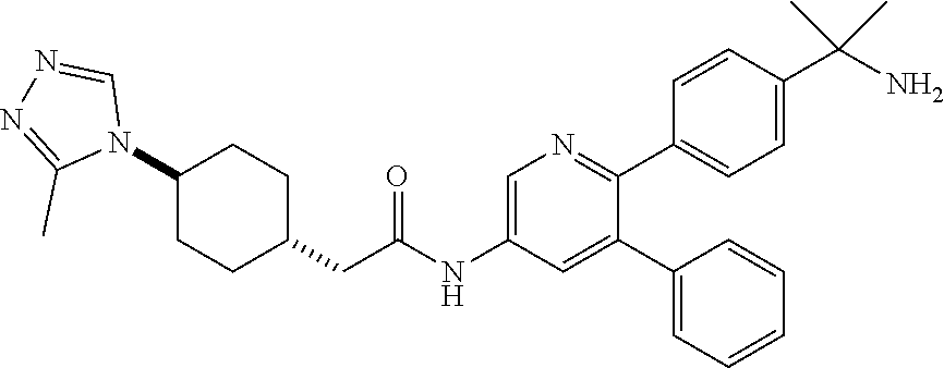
C1(N2C=NN=C2C)CCC(CC(NC2=CN=C(C3=CC=C(C(N)(C)C)C=C3)C(C3=CC=CC=C3)=C2)=O)CC1
